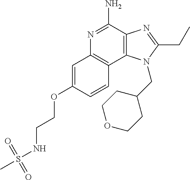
N1=C(N)C2=C(C3=C1C=C(OCCNS(C)(=O)=O)C=C3)N(CC1CCOCC1)C(CC)=N2
